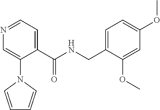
N1=CC=C(C(=O)NCC2=CC=C(OC)C=C2OC)C(N2C=CC=C2)=C1
